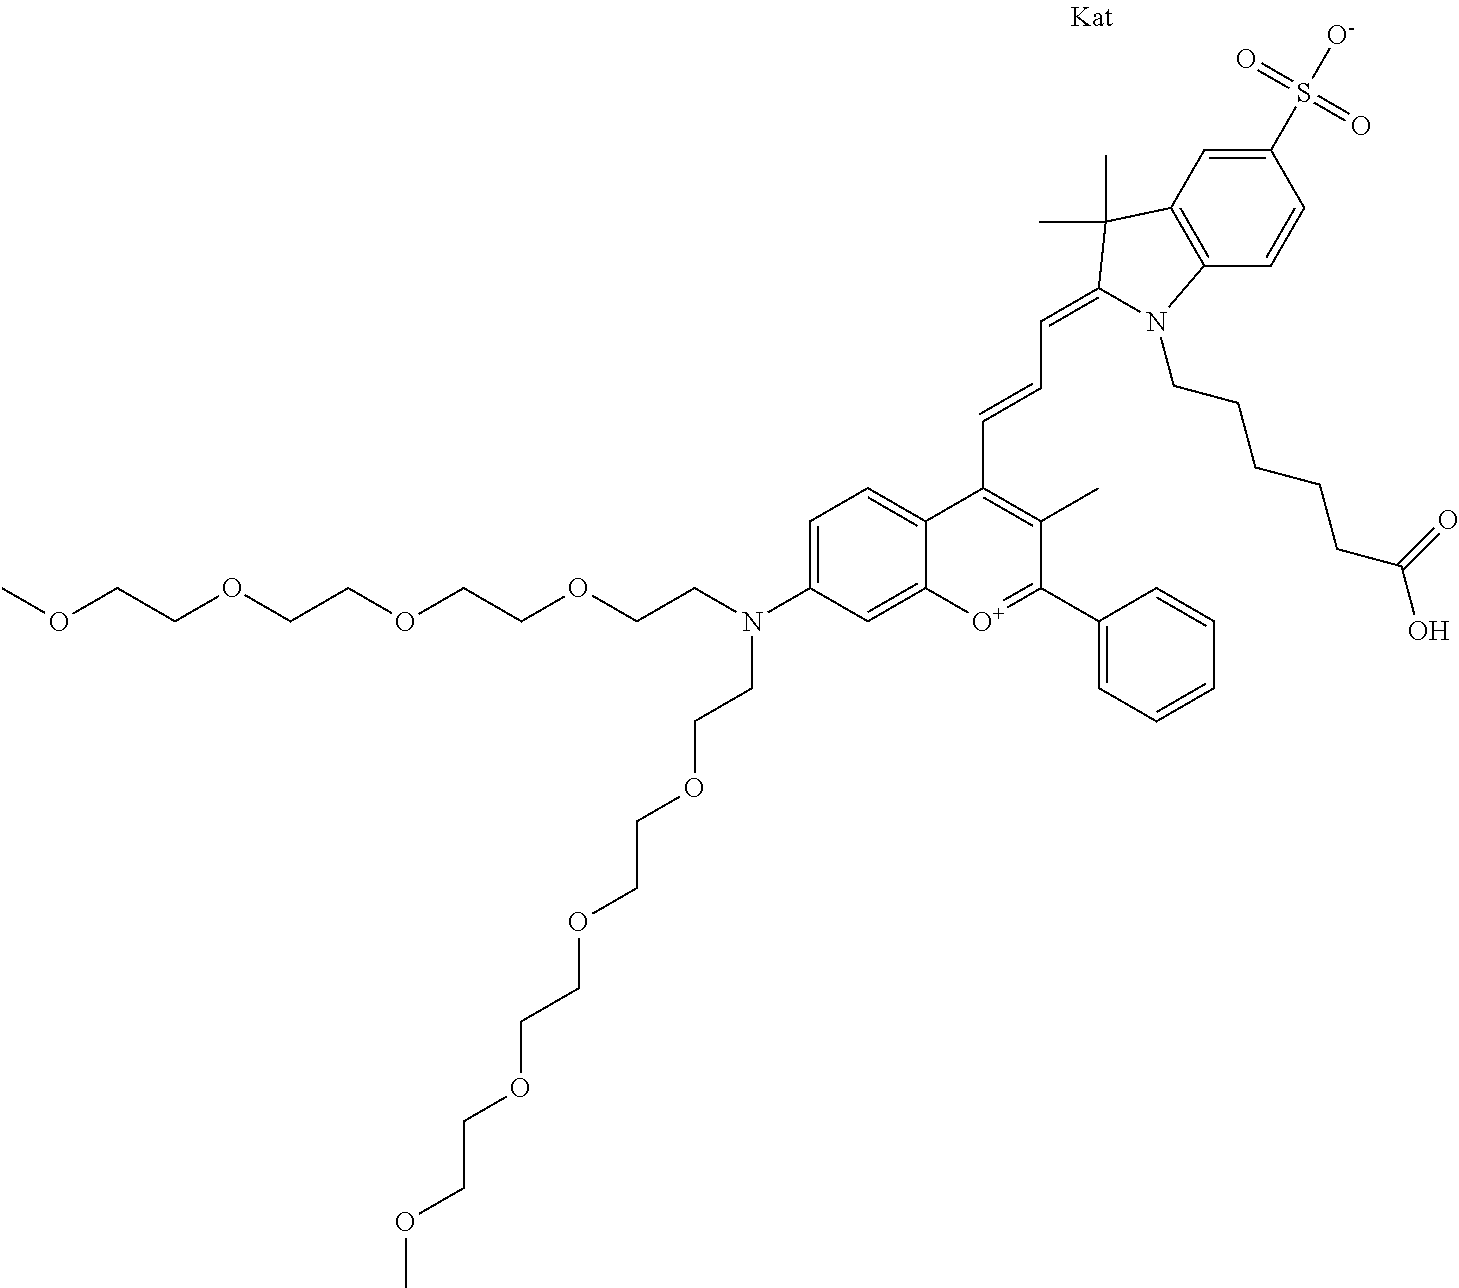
C(COCCOCCN(CCOCCOCCOCCOC)C1=CC=C2C(=C1)[O+]=C(C1=CC=CC=C1)C(C)=C2C=CC=C1C(C)(C)C2=C(C=CC(S(=O)(=O)[O-])=C2)N1CCCCCC(O)=O)OCCOC
